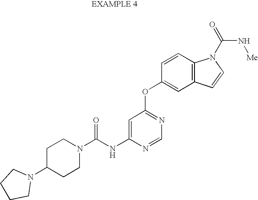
C1=C(NC(N2CCC(N3CCCC3)CC2)=O)N=CN=C1OC1=CC2=C(C=C1)N(C(N[Me])=O)C=C2
